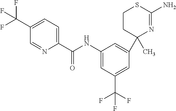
C1(C)(C2=CC(NC(C3=CC=C(C(F)(F)F)C=N3)=O)=CC(C(F)(F)F)=C2)N=C(N)SCC1
